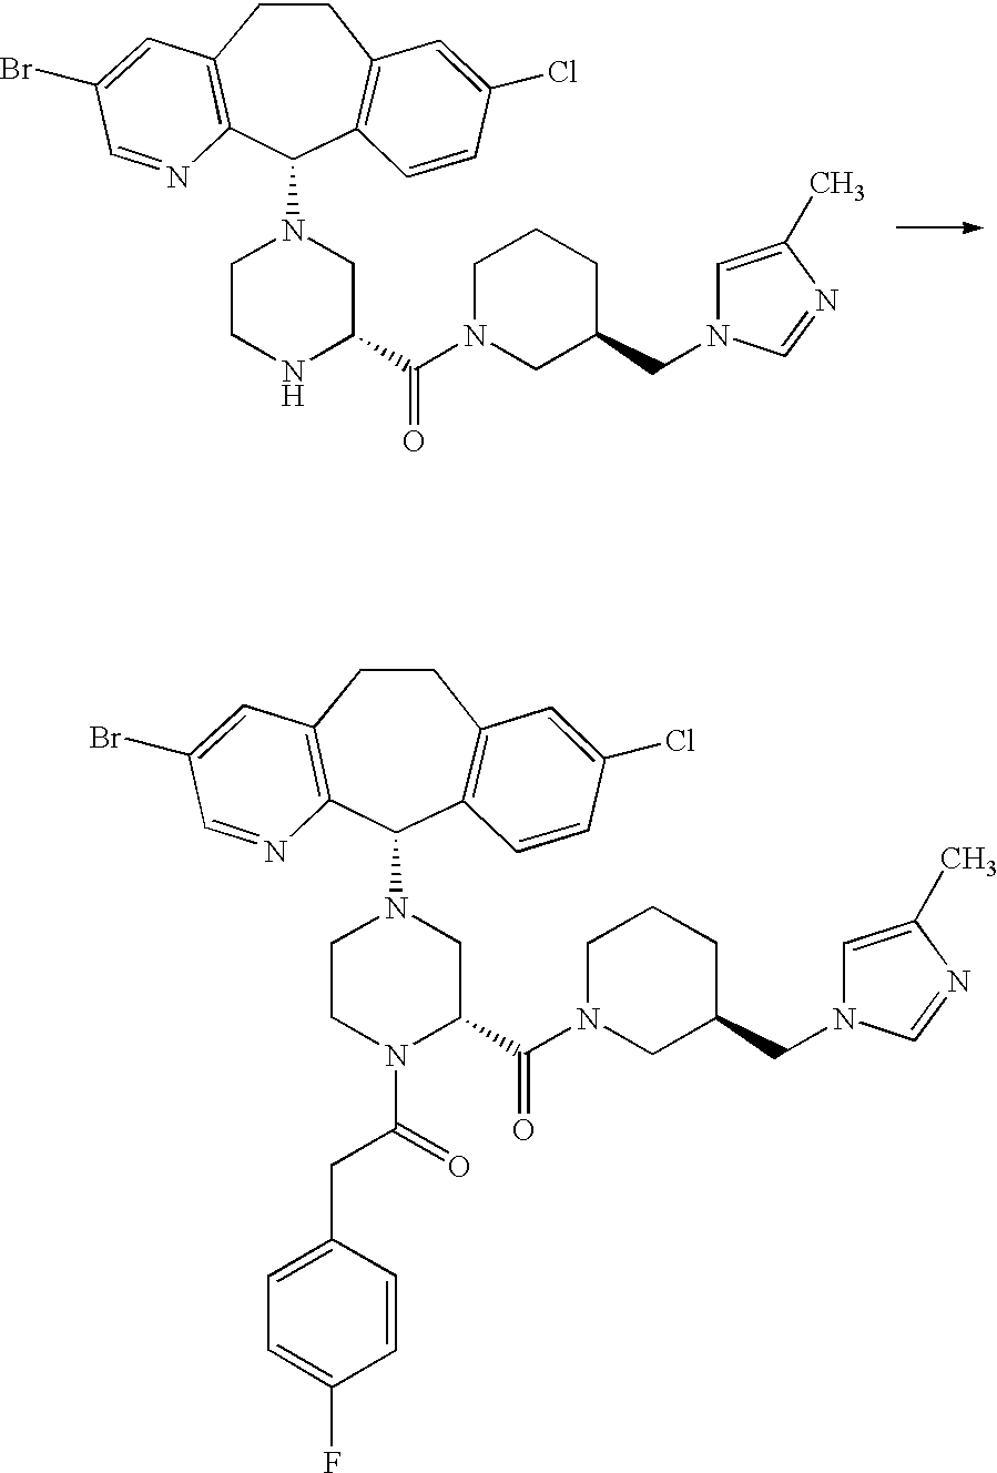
C1CC2=C(C(N3CCNC(C(N4CC(CN5C=C(C)N=C5)CCC4)=O)C3)C3=C1C=C(Cl)C=C3)N=CC(Br)=C2.C1CC2=C(C(N3CCN(C(=O)CC4=CC=C(F)C=C4)C(C(N4CC(CN5C=C(C)N=C5)CCC4)=O)C3)C3=C1C=C(Cl)C=C3)N=CC(Br)=C2
